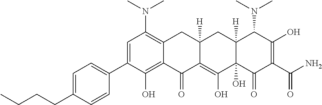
CN(C1=C2C(=C(O)C(C3=CC=C(CCCC)C=C3)=C1)C(=O)C1=C(O)C3(O)C([H])(CC1([H])C2)C(N(C)C)C(O)=C(C(N)=O)C3=O)C
